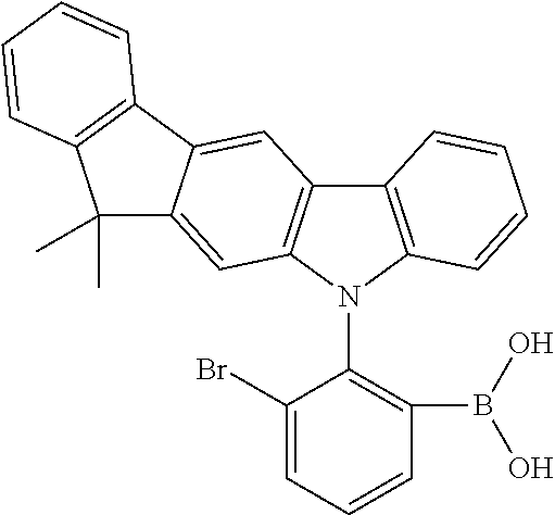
C12=C(N(C3=C(B(O)O)C=CC=C3Br)C3=C1C=C1C(=C3)C(C)(C)C3=C1C=CC=C3)C=CC=C2
